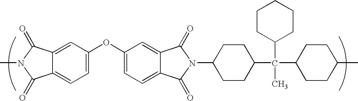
C1(OC2=CC=C3C(=C2)C(=O)N(C2CCC(C(C4CCC(C)CC4)(C4CCCCC4)C)CC2)C3=O)=CC=C2C(=C1)C(=O)N(C)C2=O
